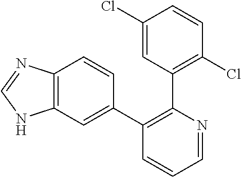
C1(Cl)=CC(C2=C(C3=CC4=C(C=C3)N=CN4)C=CC=N2)=C(Cl)C=C1
